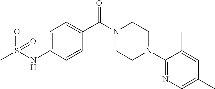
C1=C(NS(C)(=O)=O)C=CC(C(N2CCN(C3=NC=C(C)C=C3C)CC2)=O)=C1
